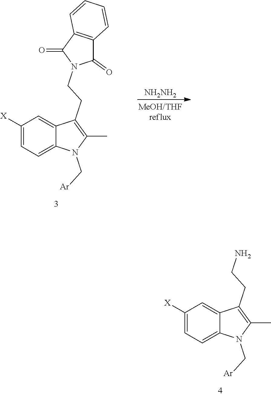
C1([X])=CC=C2C(=C1)C(CCN)=C(C)N2C[Ar].C1([X])=CC=C2C(=C1)C(CCN1C(=O)C3=C(C1=O)C=CC=C3)=C(C)N2C[Ar].[NH2NH2]
